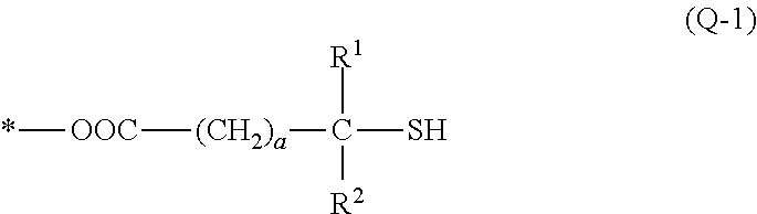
*[OOC][(CH2)a]C(S)([R1])[R2]
